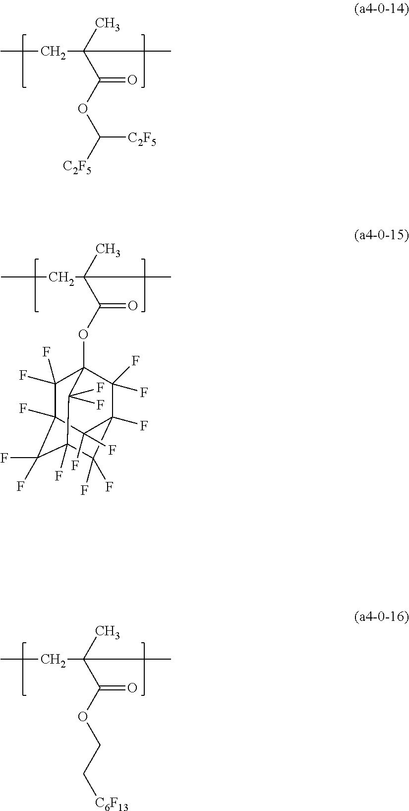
C(=O)(OC([C2F5])[C2F5])C(C)(C)CC.C(=O)(OCC[C6F13])C(C)(C)CC.C(=O)(OC12C(F)(F)C3(F)C(F)(F)C(F)(C(F)(F)C(F)(C1(F)F)C3(F)F)C2(F)F)C(C)(C)CC
